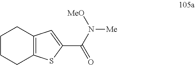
C12=C(SC(C(N([MeO])[Me])=O)=C1)CCCC2
